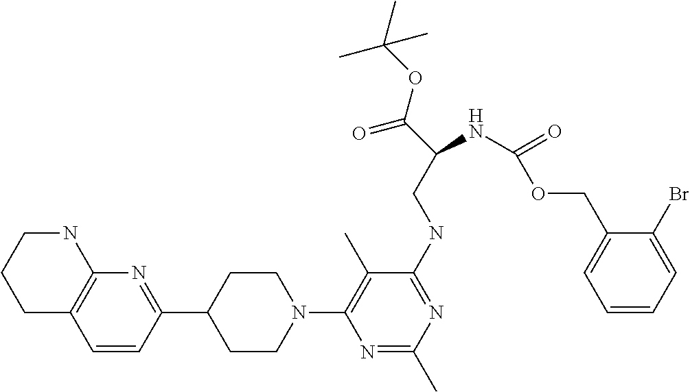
C1C2=C(NCC1)N=C(C1CCN(C3=C(C)C(NCC(C(=O)OC(C)(C)C)NC(OCC4=CC=CC=C4Br)=O)=NC(C)=N3)CC1)C=C2
